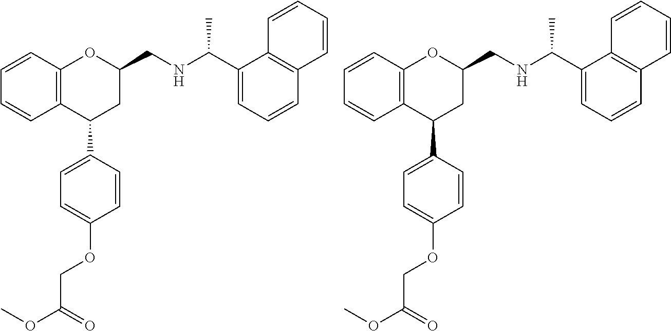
C12=C(C(C3=CC=C(OCC(=O)OC)C=C3)CC(CNC(C)C3=CC=CC4=C3C=CC=C4)O1)C=CC=C2.C12=C(C(C3=CC=C(OCC(=O)OC)C=C3)CC(CNC(C)C3=CC=CC4=C3C=CC=C4)O1)C=CC=C2
